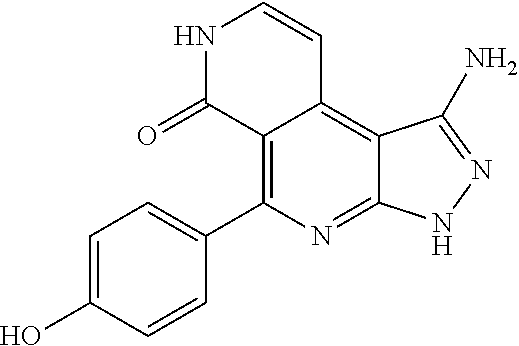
C1=C(O)C=CC(C2=C3C(=C4C(=N2)NN=C4N)C=CNC3=O)=C1
